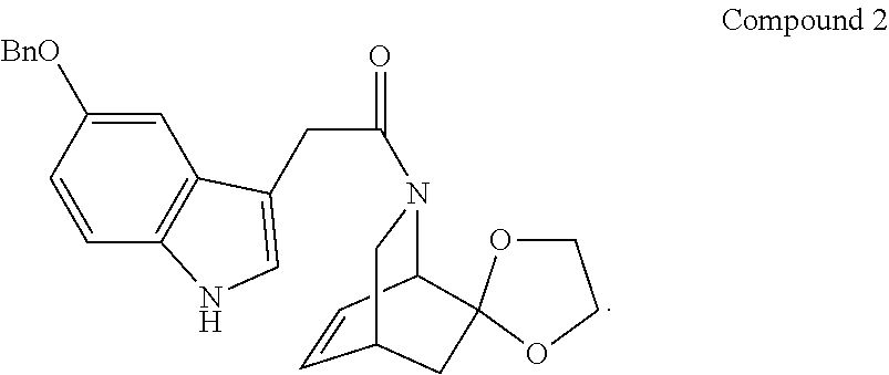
C1=C([BnO])C=CC2=C1C(CC(N1C3C=CC(C1)CC31OCCO1)=O)=CN2
